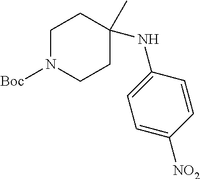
C1N([Boc])CCC(NC2=CC=C([NO2])C=C2)(C)C1
